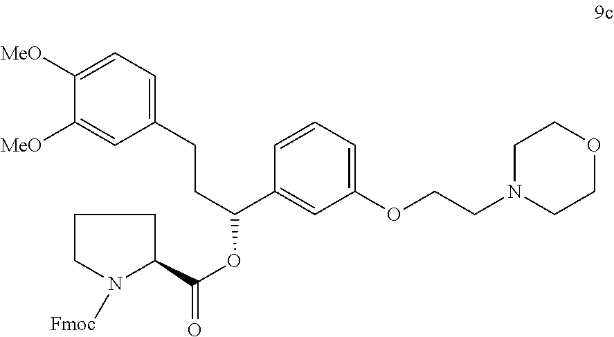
C1=C([MeO])C([MeO])=CC(CCC(OC(=O)C2N([Fmoc])CCC2)C2=CC(OCCN3CCOCC3)=CC=C2)=C1
